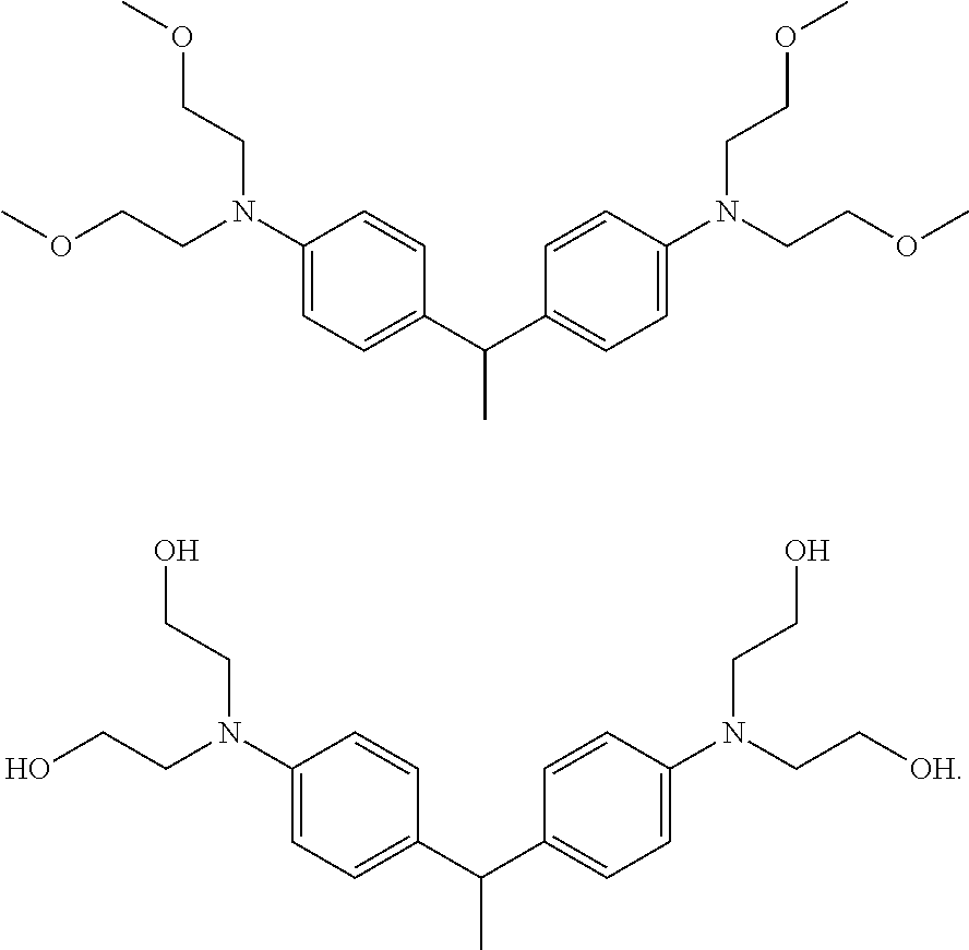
C1=C(N(CCOC)CCOC)C=CC(C(C2=CC=C(N(CCOC)CCOC)C=C2)C)=C1.C1=C(N(CCO)CCO)C=CC(C(C2=CC=C(N(CC[OH])CCO)C=C2)C)=C1
